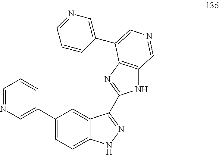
C1=NC=C(C2=CC=C3C(=C2)C(C2=NC4=C(N2)C=NC=C4C2=CN=CC=C2)=NN3)C=C1
